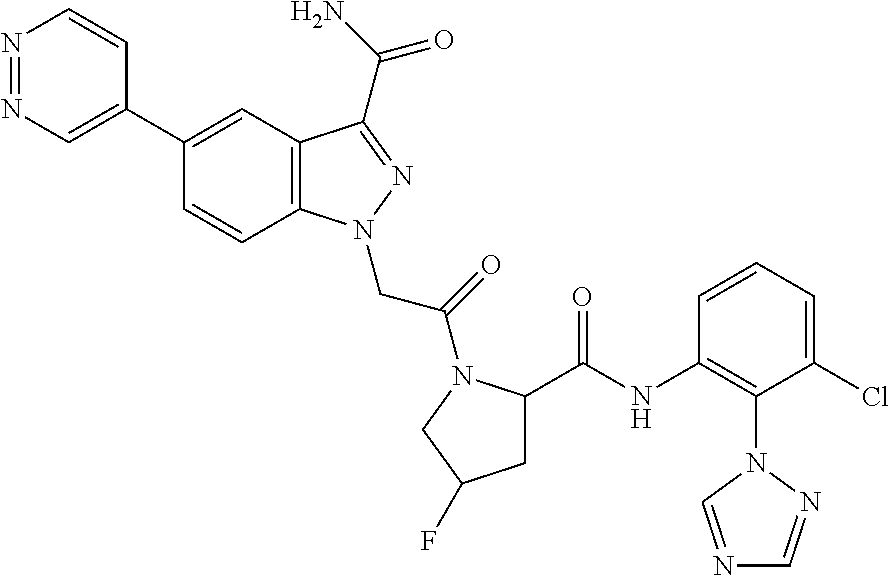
N1=NC=C(C2=CC3=C(C=C2)N(CC(=O)N2C(C(NC4=C(N5N=CN=C5)C(Cl)=CC=C4)=O)CC(F)C2)N=C3C(N)=O)C=C1
